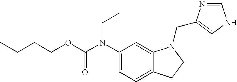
C1(N(C(OCCCC)=O)CC)=CC=C2C(=C1)N(CC1=CNC=N1)CC2
